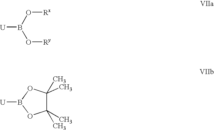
[U]B(O[Ry])O[Rx].C1(C)(C)C(C)(C)OB([U])O1
